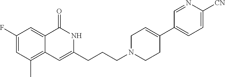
C1(F)=CC(C)=C2C(=C1)C(=O)NC(CCCN1CCC(C3=CC=C([CN])N=C3)=CC1)=C2
